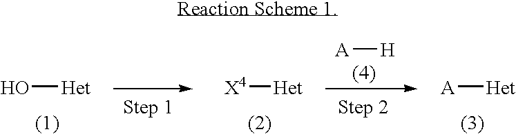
O[Het].[X4][Het].[A][H].[A][Het]
